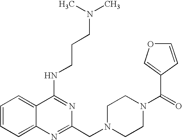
C1=CC=C2C(=C1)C(NCCCN(C)C)=NC(CN1CCN(C(=O)C3=COC=C3)CC1)=N2
